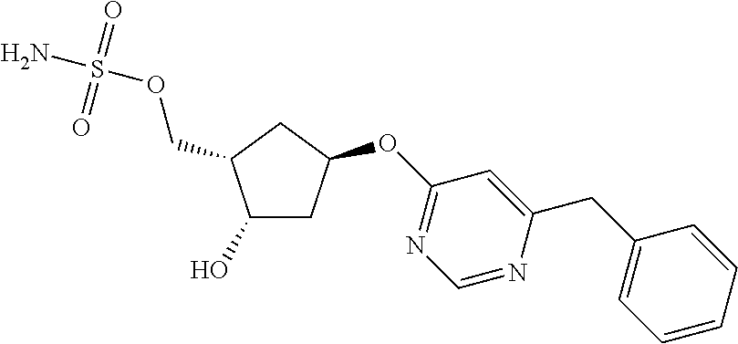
O(S(N)(=O)=O)CC1C(O)CC(OC2=NC=NC(CC3=CC=CC=C3)=C2)C1
